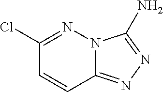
C1(Cl)=NN2C(=NN=C2N)C=C1
